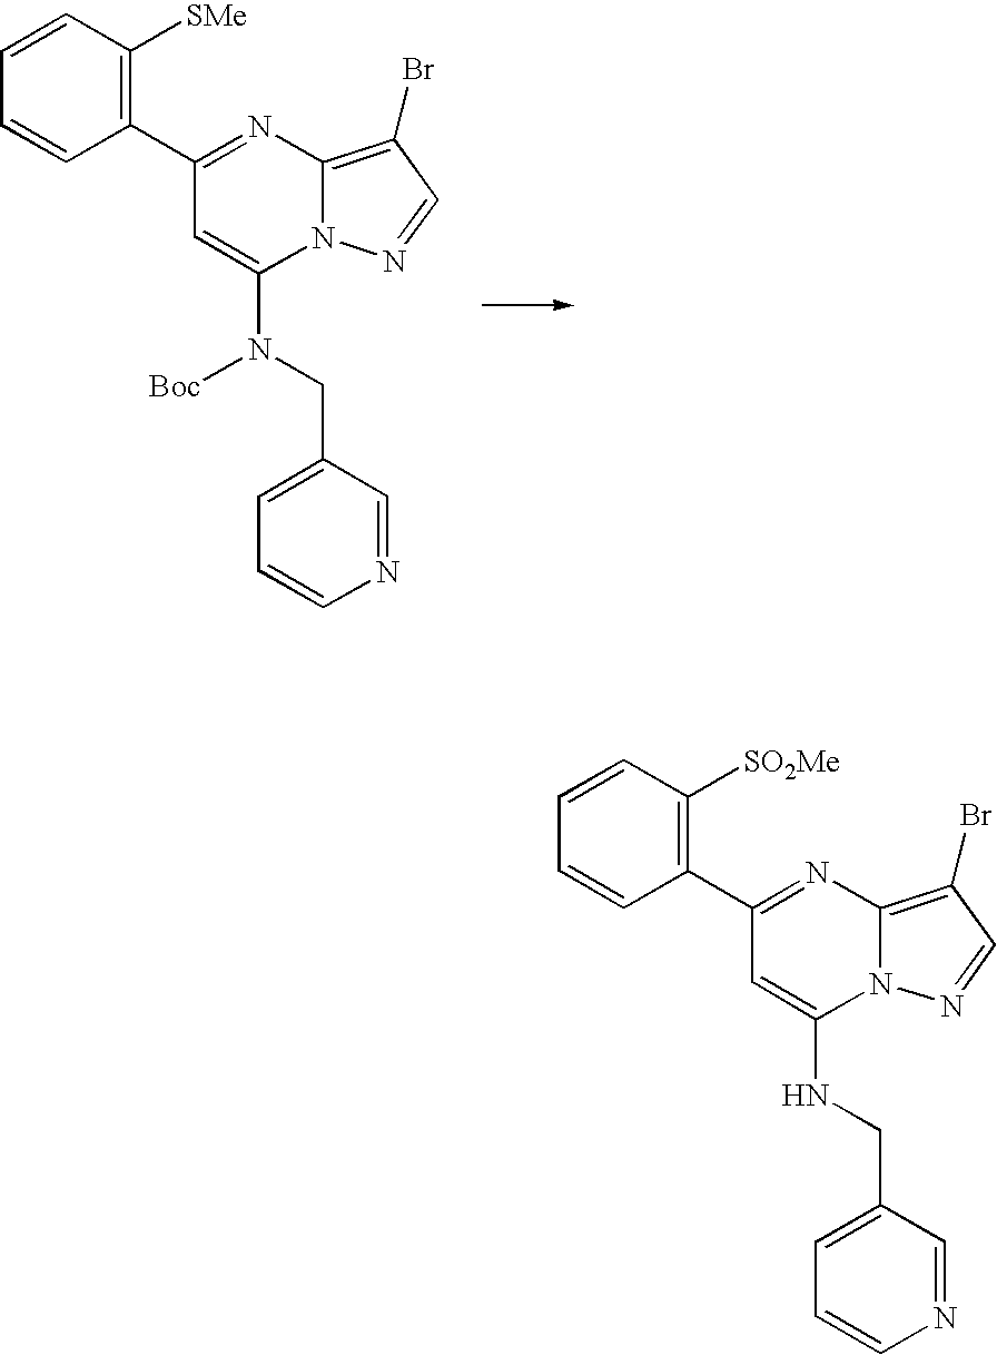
C1(C2=C([SMe])C=CC=C2)=NC2=C(Br)C=NN2C(N(CC2=CC=CN=C2)[Boc])=C1.C1(C2=C([SO2Me])C=CC=C2)=NC2=C(Br)C=NN2C(NCC2=CC=CN=C2)=C1
